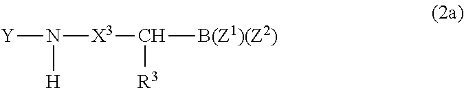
[X3](C([B(Z1)(Z2)])[R3])N([Y])[H]
